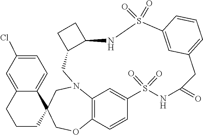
C1N2C3=C(C=CC(=C3)S(=O)(=O)NC(=O)CC3=CC=CC(=C3)S(=O)(=O)NC3C1CC3)OCC1(C3=CC=C(Cl)C=C3CCC1)C2
